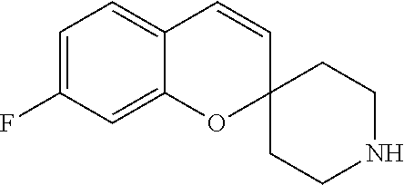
C1=C(F)C=C2C(=C1)C=CC1(O2)CCNCC1
